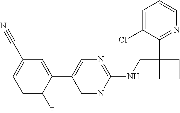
C1=C(F)C(C2=CN=C(NCC3(C4=NC=CC=C4Cl)CCC3)N=C2)=CC(C#N)=C1
